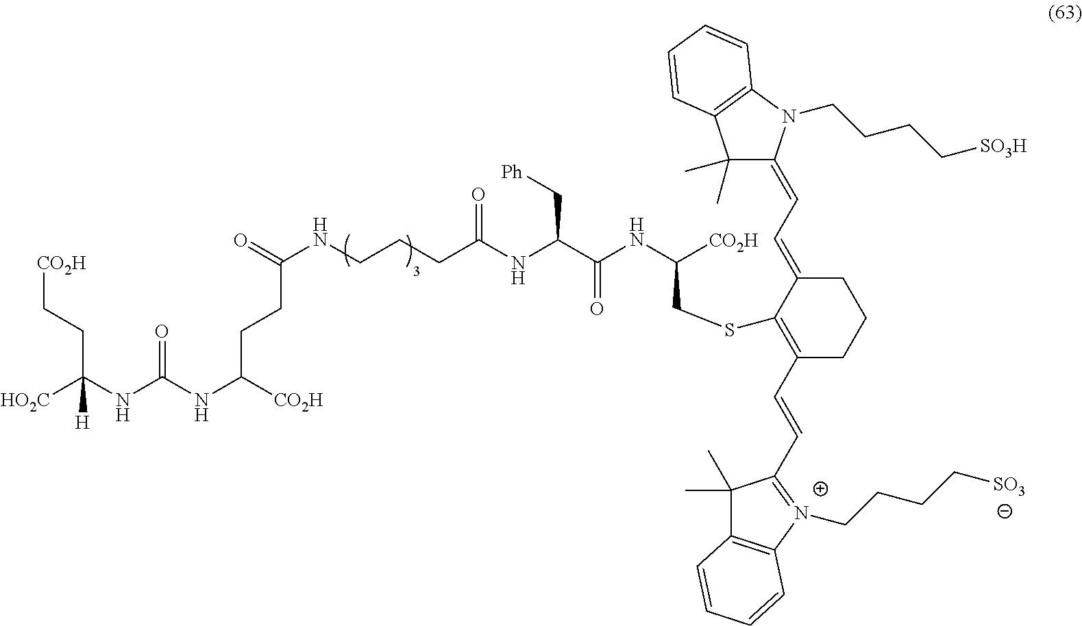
[HO2C]C(NC(NC([CO2H])CCC(NCCCC(NC(C(NC([CO2H])CSC1=C(C=CC2=[N+](CCCC[SO3])C3=C(C2(C)C)C=CC=C3)CCCC1=CC=C1C(C)(C)C2=C(C=CC=C2)N1CCCC[SO3H])=O)C[Ph])=O)=O)=O)(CC[CO2H])[H]
